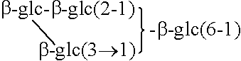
[b-glc-b-glc(2-1)][b-glc(31)]
